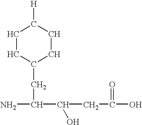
C1CC(CC(C(CC(=O)O)O)N)CCC1[H]
